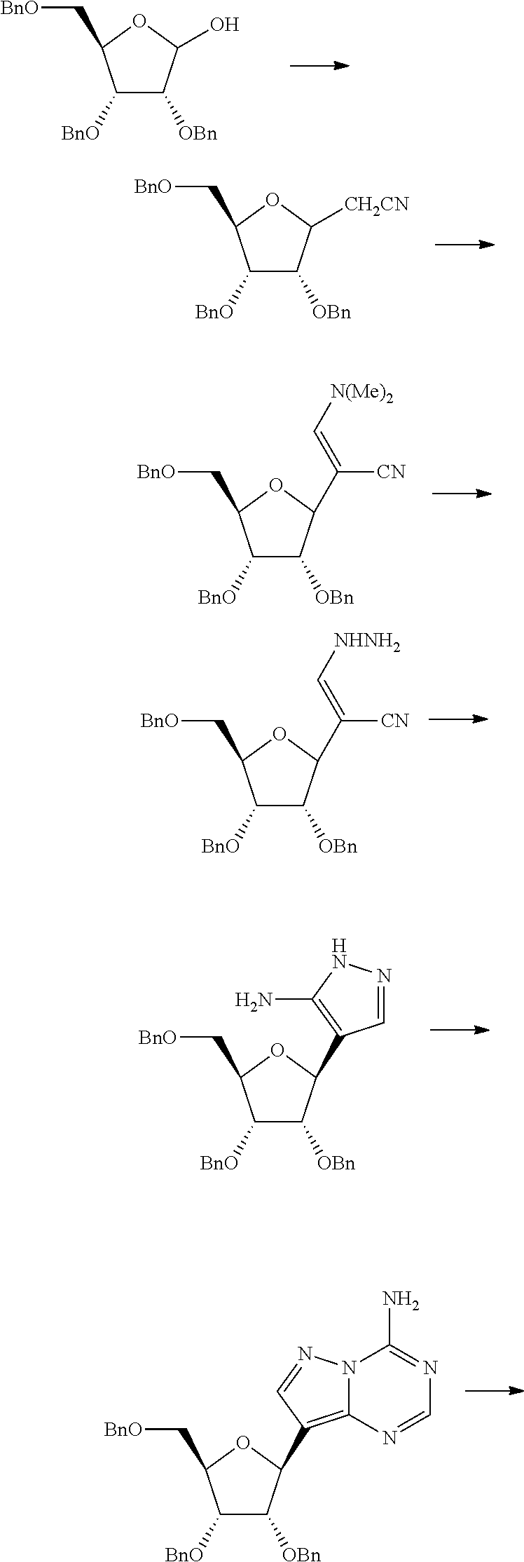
C1([BnO])C([OBn])C(C2=C3N(N=C2)C(N)=NC=N3)OC1C[BnO].C1([BnO])C([OBn])C(O)OC1C[BnO].C1([BnO])C([OBn])C([CH2CN])OC1C[BnO].C1([BnO])C([OBn])C(C(=C[N(Me)2])[CN])OC1C[BnO].C1([BnO])C([OBn])C(C(=C[NHNH2])[CN])OC1C[BnO].C1([BnO])C([OBn])C(C2=C(N)NN=C2)OC1C[BnO]
